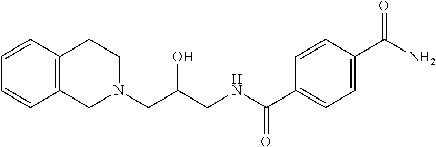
C1(C(NCC(CN2CCC3=C(C2)C=CC=C3)O)=O)=CC=C(C(N)=O)C=C1
